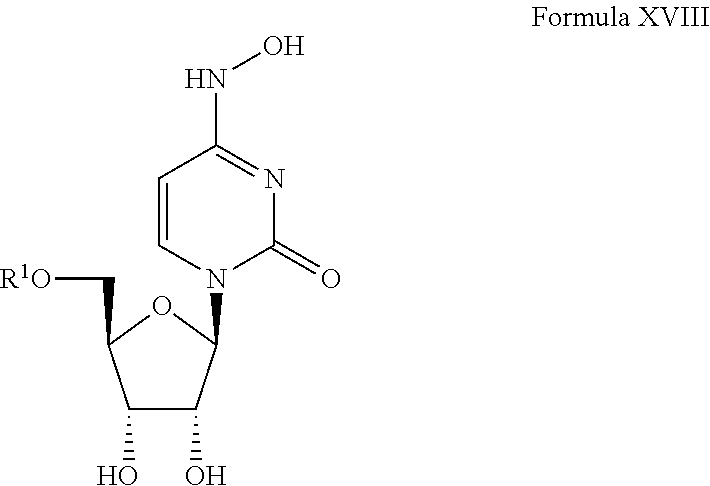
C1(O)C(O)C(N2C(=O)N=C(NO)C=C2)OC1C[R1O]
